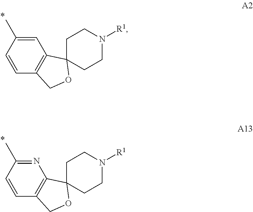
C1=C(C)C=CC2=C1C1(OC2)CCN([R1])CC1.N1=C(C)C=CC2=C1C1(OC2)CCN([R1])CC1
